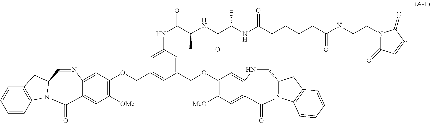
C1=CC2=C(C=C1)CC1N2C(=O)C2=CC([OMe])=C(OCC3=CC(COC4=C([MeO])C=C5C(=C4)NCC4N(C5=O)C5=C(C4)C=CC=C5)=CC(NC(=O)C(NC(C(NC(CCCCC(NCCN4C(=O)C=CC4=O)=O)=O)C)=O)C)=C3)C=C2N=C1
